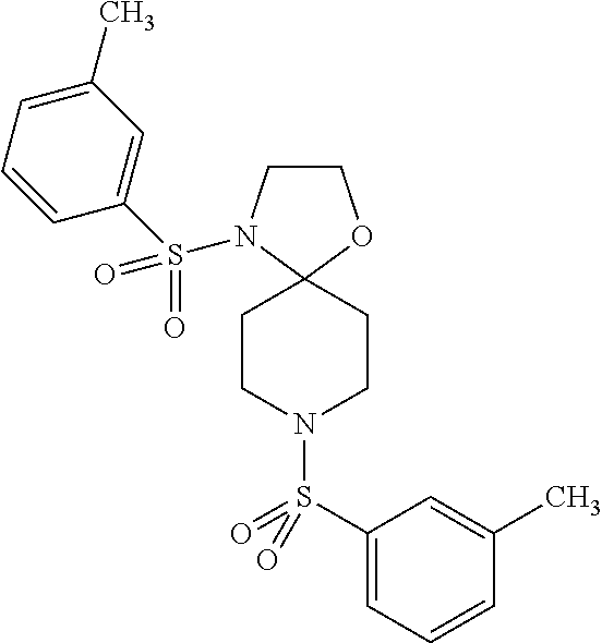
C1CN(S(C2=CC(C)=CC=C2)(=O)=O)C2(O1)CCN(S(C1=CC=CC(C)=C1)(=O)=O)CC2
